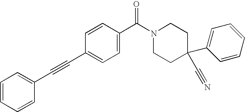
C1=CC=CC(C#CC2=CC=C(C(N3CCC(C#N)(C4=CC=CC=C4)CC3)=O)C=C2)=C1
